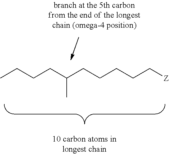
C(CC(CCCCC[Z])C)CC
